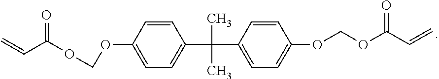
C1=CC(C(C2=CC=C(OCOC(=O)C=C)C=C2)(C)C)=CC=C1OCOC(C=C)=O
